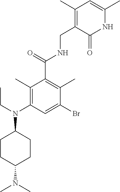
C1(C)=C(N(CC)C2CCC(N(C)C)CC2)C=C(Br)C(C)=C1C(=O)NCC1=C(C)C=C(C)NC1=O
